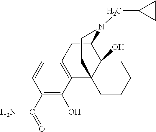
C1(C(=O)N)=C(O)C2=C(C=C1)CC1C3(O)C2(CCCC3)CCN1CC1CC1
